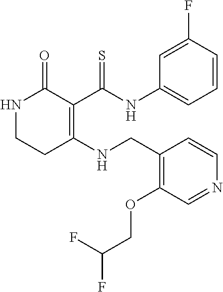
C1(F)=CC(NC(C2=C(NCC3=C(OCC(F)F)C=NC=C3)CCNC2=O)=S)=CC=C1
